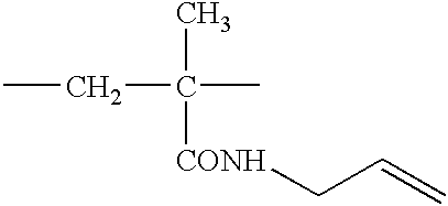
CC([CONH]CC=C)(C)CC
